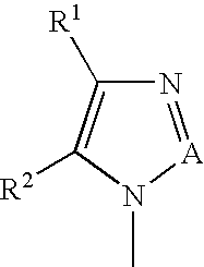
N1=[A]N(C)C([R2])=C1[R1]
